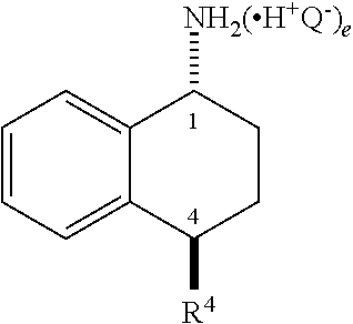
C12=CC=CC=C1C([R4])CCC2[NH2(H+Q-)e]
